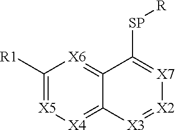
C1([R1])=[X5][X4]=C2C(=[X6]1)C([SP][R])=[X7][X2]=[X3]2
